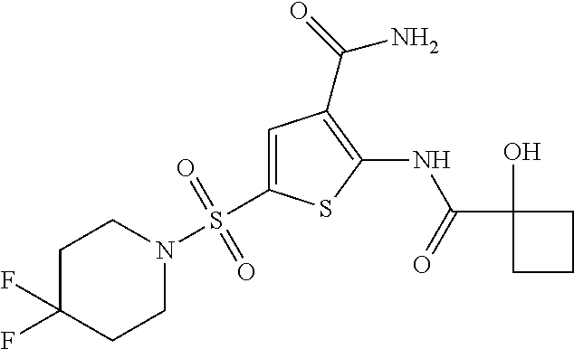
C1(C(=O)NC2=C(C(=O)N)C=C(S(N3CCC(F)(F)CC3)(=O)=O)S2)(O)CCC1
